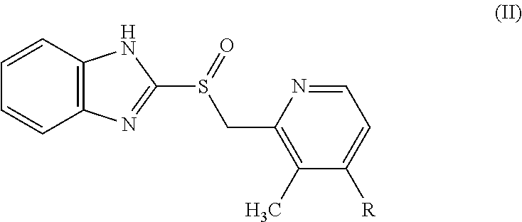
C1=CC2=C(C=C1)N=C(S(CC1=C(C)C([R])=CC=N1)=O)N2
